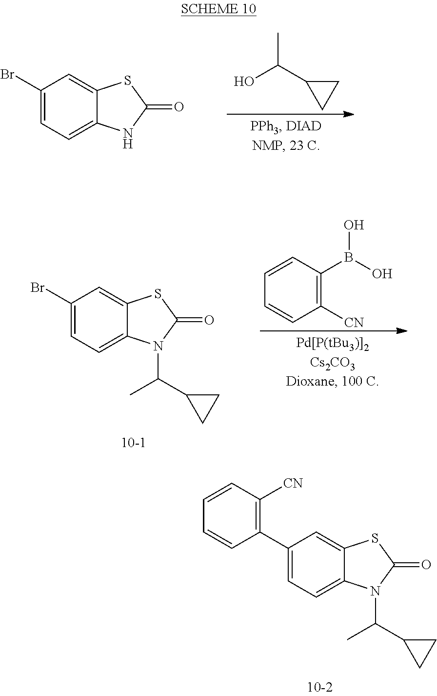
C1(Br)=CC=C2C(=C1)SC(=O)N2.C(O)(C1CC1)C.C1(Br)=CC=C2C(=C1)SC(=O)N2C(C1CC1)C.C1([CN])=C(B(O)O)C=CC=C1.C1=C(C2=C([CN])C=CC=C2)C=C2C(=C1)N(C(C1CC1)C)C(=O)S2
